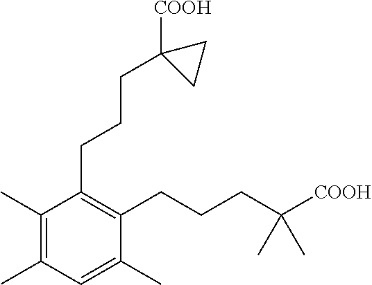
C1(C)=C(C)C(CCCC2([COOH])CC2)=C(CCCC(C)(C)[COOH])C(C)=C1
